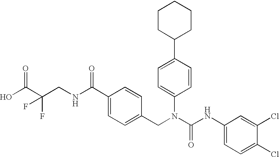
OC(C(CNC(C1=CC=C(CN(C(NC2=CC=C(Cl)C(Cl)=C2)=O)C2=CC=C(C3CCCCC3)C=C2)C=C1)=O)(F)F)=O
